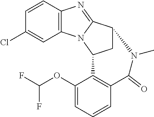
C1(Cl)=CC2=C(C=C1)N=C1N2C2CC1N(C)C(=O)C1=C2C(OC(F)F)=CC=C1
